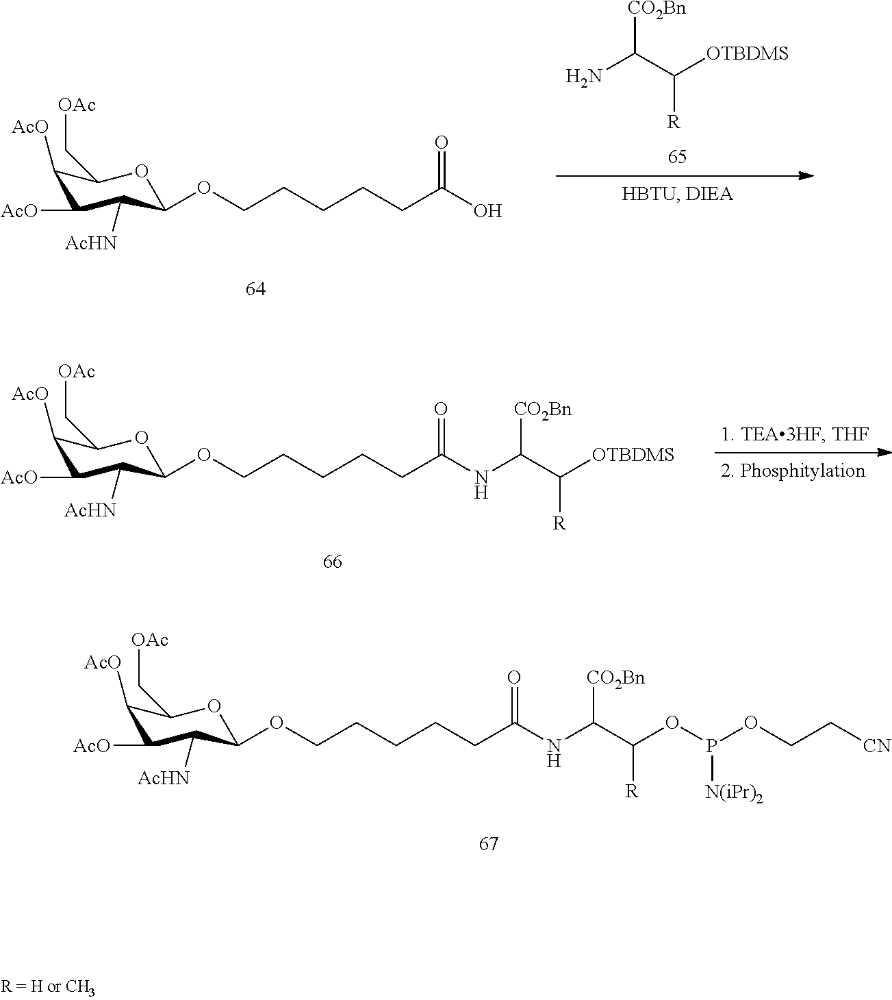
C1([AcO])C([AcO])C([AcHN])C(OCCCCCC(O)=O)OC1C[OAc].NC(C([OTBDMS])[R])[CO2Bn].C1([AcO])C([AcO])C([AcHN])C(OCCCCCC(NC(C([OTBDMS])[R])[CO2Bn])=O)OC1C[OAc].C1([AcO])C([AcO])C([AcHN])C(OCCCCCC(NC(C(OP(OCC[CN])[N(iPr)2])[R])[CO2Bn])=O)OC1C[OAc]
